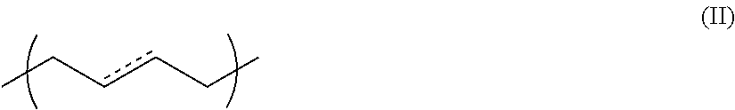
c(CC)cCC
